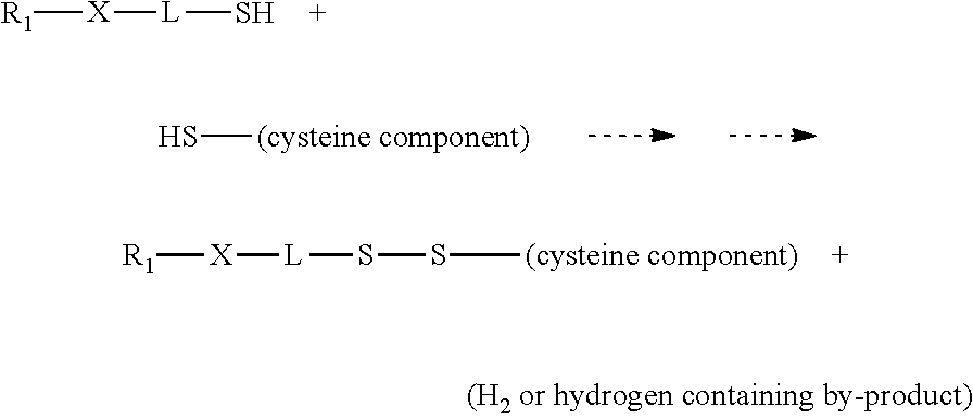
[R1][X][L]S.S[(cysteine component)].S([(cysteine component)])S[L][X][R1]
